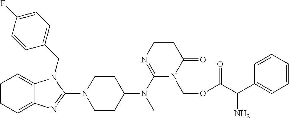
C1=CC=C2C(=C1)N(CC1=CC=C(F)C=C1)C(N1CCC(N(C3=NC=CC(=O)N3COC(C(C3=CC=CC=C3)N)=O)C)CC1)=N2
